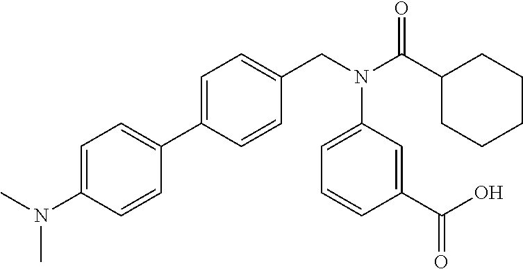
C1=C(N(C)C)C=CC(C2=CC=C(CN(C(C3CCCCC3)=O)C3=CC=CC(C(O)=O)=C3)C=C2)=C1
